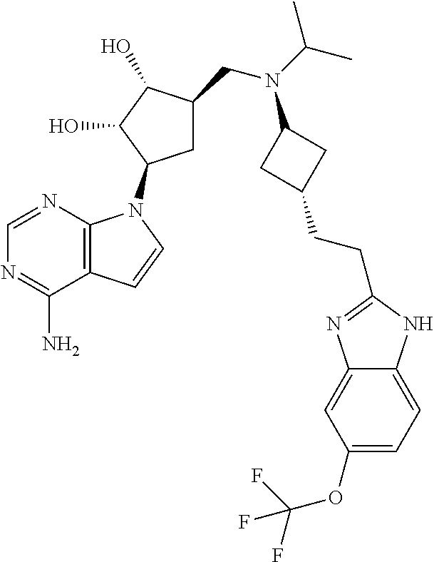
C1=NC2=C(C(N)=N1)C=CN2C1CC(CN(C(C)C)C2CC(CCC3=NC4=CC(OC(F)(F)F)=CC=C4N3)C2)C(O)C1O
